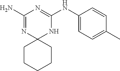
C1(N)=NC2(NC(NC3=CC=C(C)C=C3)=N1)CCCCC2
